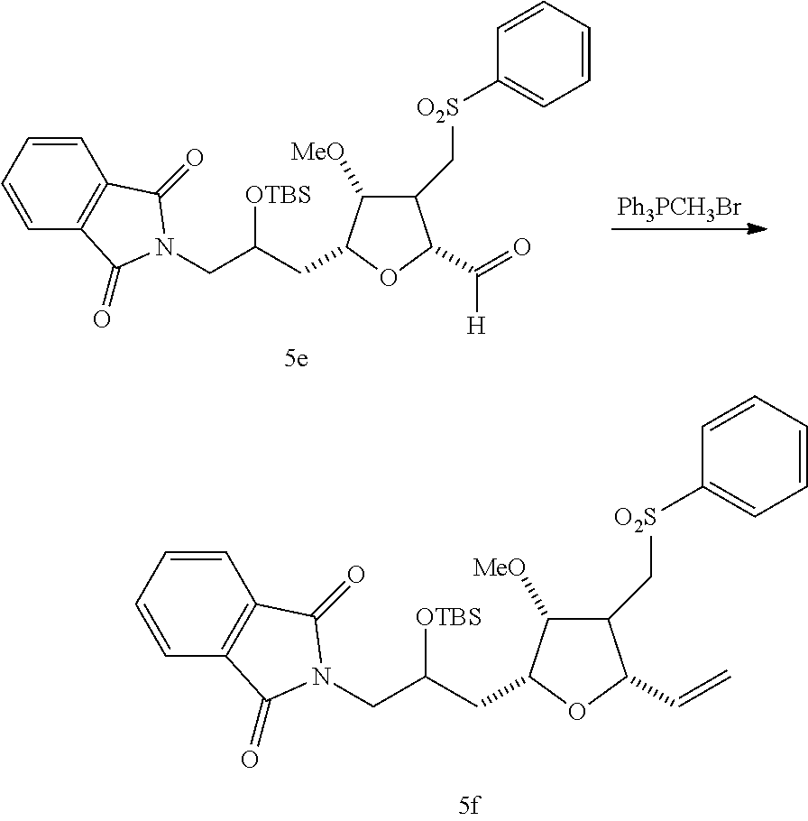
C1(C[O2S]C2=CC=CC=C2)C([MeO])C(CC(CN2C(=O)C3=C(C=CC=C3)C2=O)[OTBS])OC1C(=O)[H].[Ph3PCH3Br].C1(C[O2S]C2=CC=CC=C2)C([MeO])C(CC(CN2C(=O)C3=C(C=CC=C3)C2=O)[OTBS])OC1C=C
